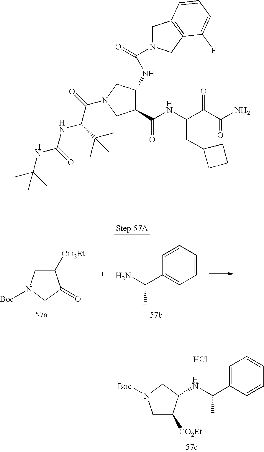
C1=CC=CC(C(N)C)=C1.C1([CO2Et])CN([Boc])CC1=O.Cl.C1=CC(C(C)NC2C([CO2Et])CN([Boc])C2)=CC=C1.N(C(C)(C)C)C(NC(C(=O)N1CC(NC(N2CC3=C(C2)C(F)=CC=C3)=O)C(C(NC(C(C(N)=O)=O)CC2CCC2)=O)C1)C(C)(C)C)=O
